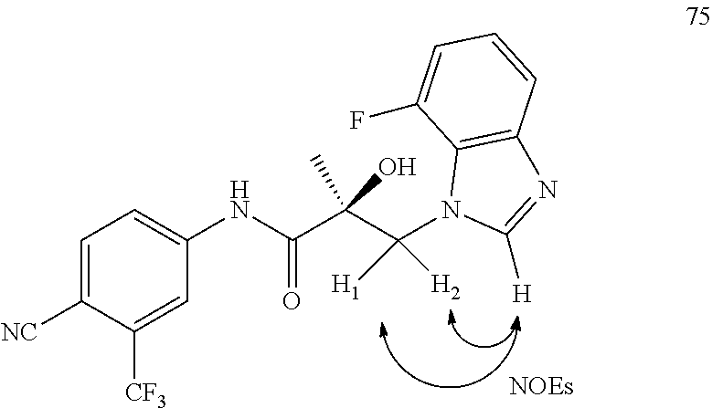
C1=C([NC])C([CF3])=CC(NC(C(C(N2C([H])=NC3=C2C(F)=CC=C3)([H2])[H1])(C)O)=O)=C1.[NOEs]
